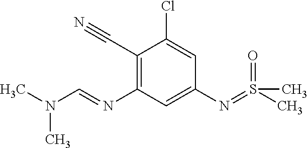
C1(C#N)=C(N=CN(C)C)C=C(N=S(C)(C)=O)C=C1Cl
